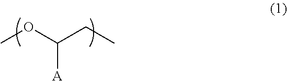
[A]C(OC)CC
